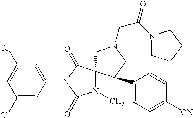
C1=C(Cl)C=C(N2C(=O)C3(N(C)C2=O)CN(CC(=O)N2CCCC2)CC3C2=CC=C([CN])C=C2)C=C1Cl
